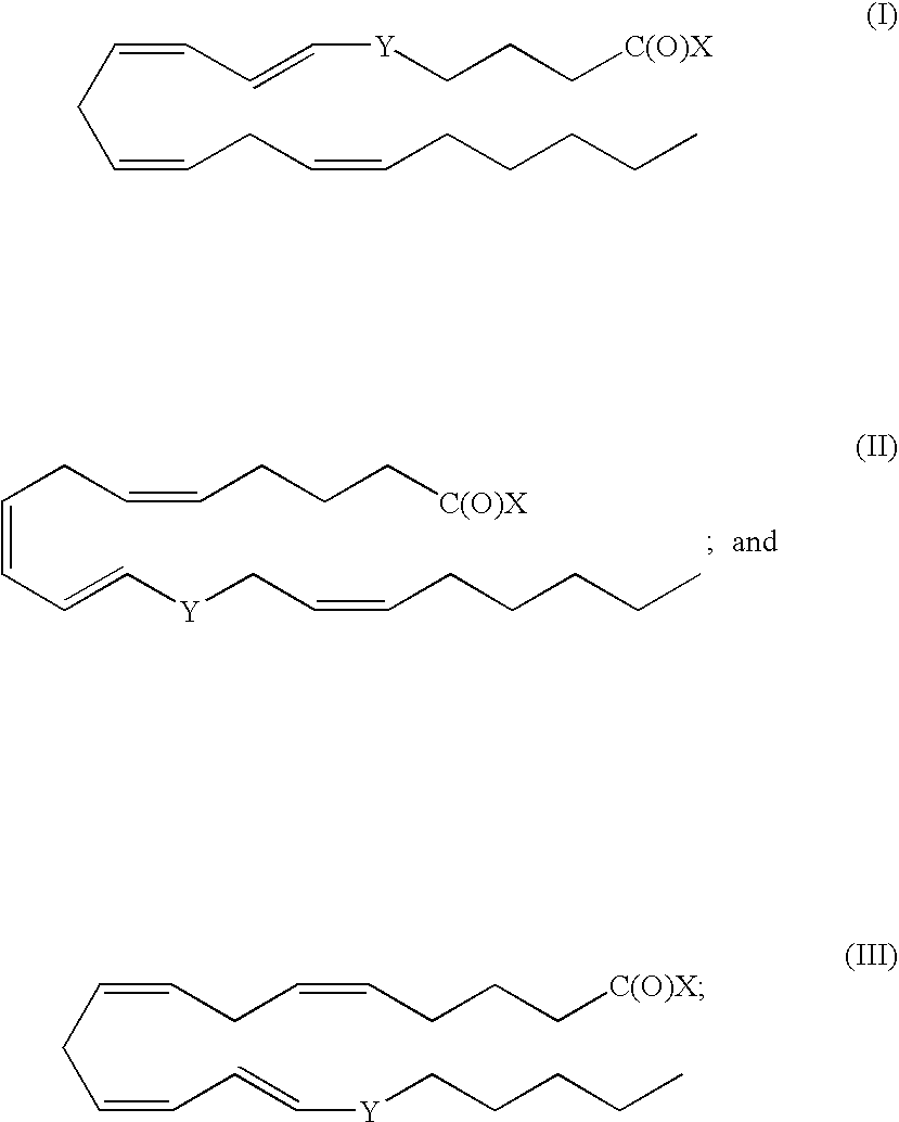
C(=CC=C[Y]CC=CCCCCC)CC=CCCC[C(O)X].C(C=CCC=CCCCCC)C=CC=C[Y]CCC[C(O)X].C(C=CC=C[Y]CCCCC)C=CCC=CCCC[C(O)X]
